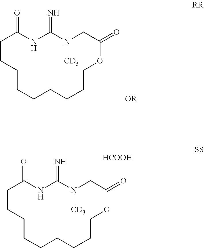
C1CCCCCCCCOC(=O)CN([CD3])C(=N)NC1=O.C1CCCCCCCCOC(=O)CN([CD3])C(=N)NC1=O.[HCOOH]
